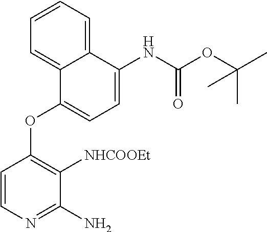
C12=CC=CC=C1C(OC1=C([NHCOOEt])C(N)=NC=C1)=CC=C2NC(OC(C)(C)C)=O
